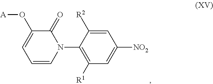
C1=CN(C2=C([R1])C=C([NO2])C=C2[R2])C(=O)C(O[A])=C1
